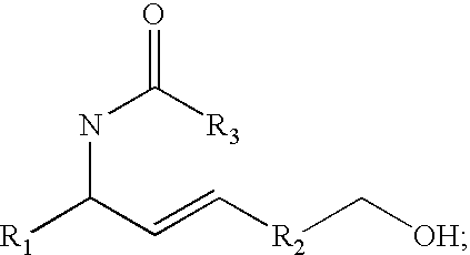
[OH]C[R2]C=CC(NC(=O)[R3])[R1]
